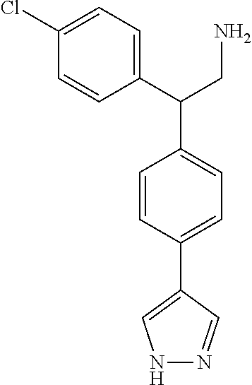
C1=CC(C2=CNN=C2)=CC=C1C(C1=CC=C(Cl)C=C1)CN
